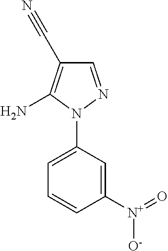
C1=C(N2N=CC(C#N)=C2N)C=C([N+](=O)[O-])C=C1
